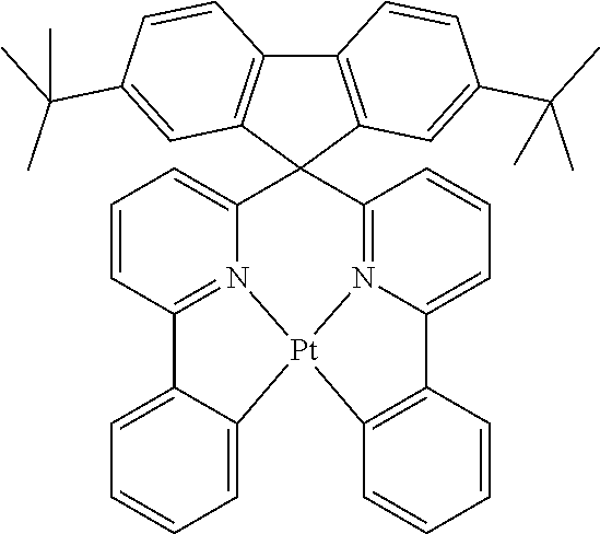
C12(C3=N4C(=CC=C3)C3=C([Pt]45N4=C(C=CC=C14)C1=CC=CC=C15)C=CC=C3)C1=C(C3=C2C=C(C(C)(C)C)C=C3)C=CC(C(C)(C)C)=C1
